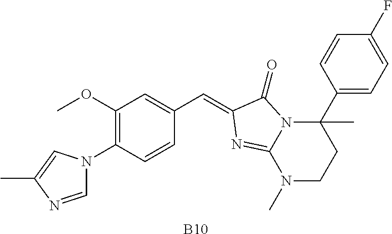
C1=NC(C)=CN1C1=C(OC)C=C(C=C2C(=O)N3C(C4=CC=C(F)C=C4)(C)CCN(C)C3=N2)C=C1.[B10]
